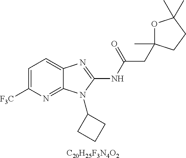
[C20H25F3N4O2].C1=C([F3C])N=C2C(=C1)N=C(NC(CC1(C)OC(C)(C)CC1)=O)N2C1CCC1
